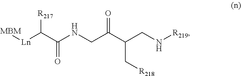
[Ln]([MBM])C(C(NCC(C(C[R218])CN[R219])=O)=O)[R217]
